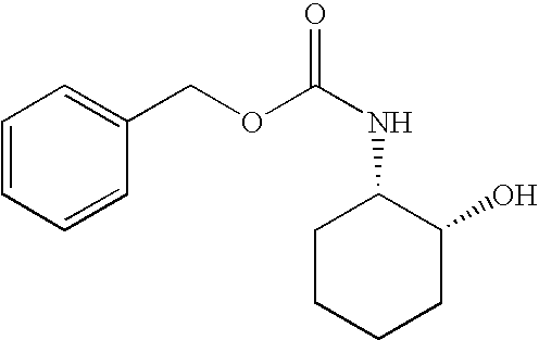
C1=CC=CC(COC(=O)NC2CCCCC2O)=C1
